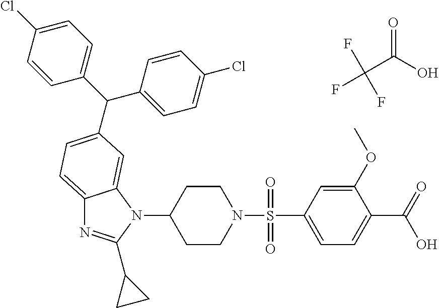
C12=CC=C(C(C3=CC=C(Cl)C=C3)C3=CC=C(Cl)C=C3)C=C1N(C1CCN(S(C3=CC=C(C(=O)O)C(OC)=C3)(=O)=O)CC1)C(C1CC1)=N2.C(C(O)=O)(F)(F)F
